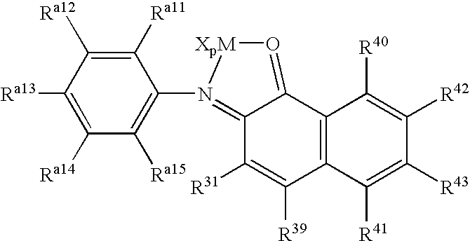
C1([Ra13])=C([Ra14])C([Ra15])=C(N2=C3C([R31])=C([R39])C4=C(C3=O[XpM]2)C([R40])=C([R42])C([R43])=C4[R41])C([Ra11])=C1[Ra12]
